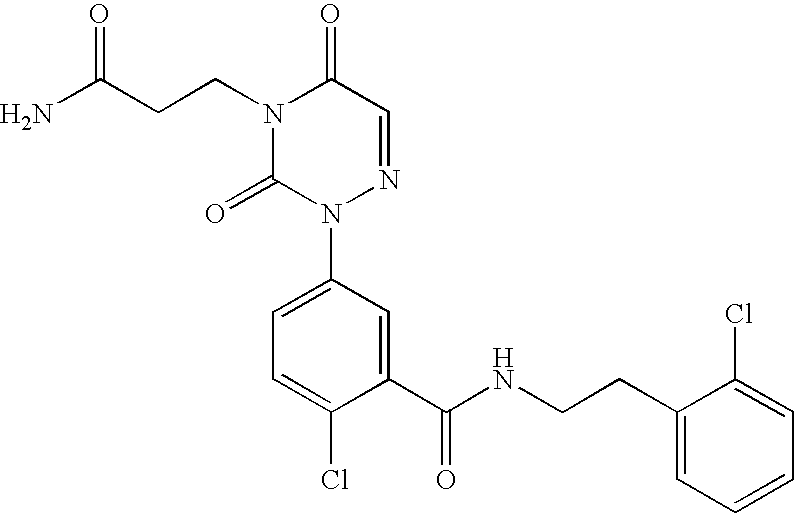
C(CCN1C(=O)N(C2=CC=C(Cl)C(C(NCCC3=CC=CC=C3Cl)=O)=C2)N=CC1=O)(N)=O
